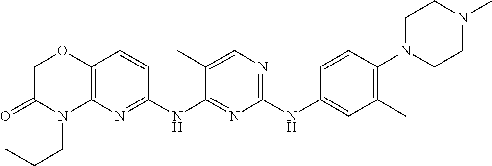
C1(NC2=CC(C)=C(N3CCN(C)CC3)C=C2)=NC=C(C)C(NC2=NC3=C(C=C2)OCC(=O)N3CCC)=N1
